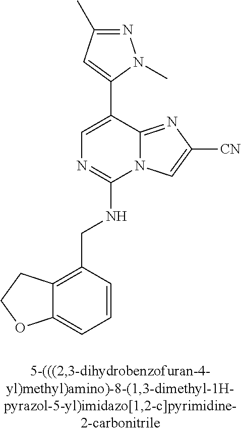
C12=CC=CC(CNC3=NC=C(C4=CC(C)=NN4C)C4=NC([CN])=CN34)=C1CCO2
